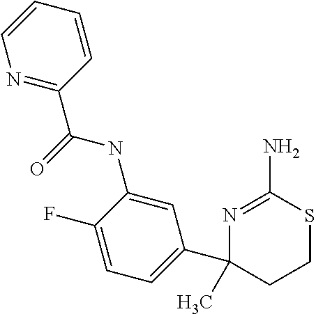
CC1(C2=CC=C(F)C(NC(=O)C3=NC=CC=C3)=C2)N=C(N)SCC1
